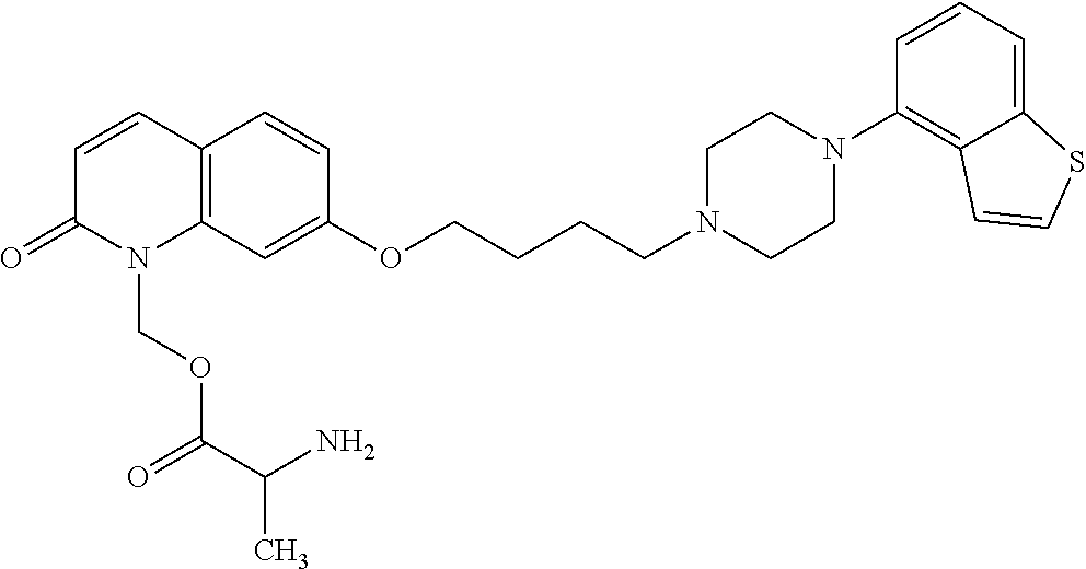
C12=C(C=C(OCCCCN3CCN(C4=C5C(=CC=C4)SC=C5)CC3)C=C1)N(COC(C(N)C)=O)C(=O)C=C2
